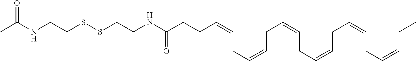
O=C(NCCSSCCNC(C)=O)CCC=CCC=CCC=CCC=CCC=CCC=CCC
